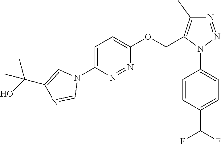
N1=NN(C2=CC=C(C(F)F)C=C2)C(COC2=CC=C(N3C=C(C(O)(C)C)N=C3)N=N2)=C1C
